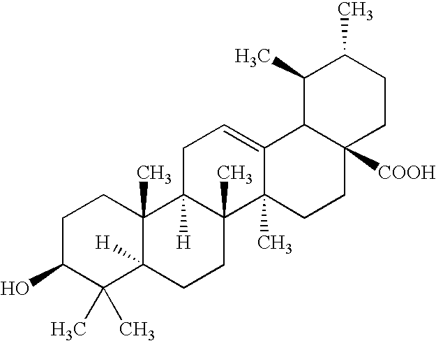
C1C(O)C(C)(C)C2([H])C(C)(C1)C1([H])C(C)(CC2)C2(C)C(=CC1)C1C([COOH])(CC2)CCC(C)C1C
